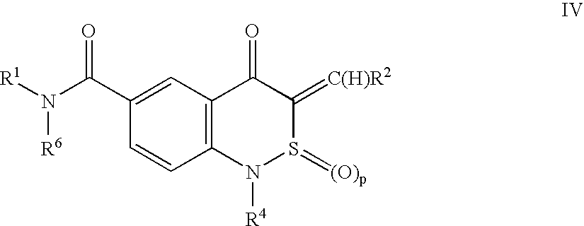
C12=C(C=C(C(N([R1])[R6])=O)C=C1)C(=O)C(=[C(H)R2])S(=[(O)p])N2[R4]
